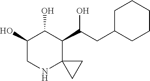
C1(O)CNC2(C(C(CC3CCCCC3)O)C1O)CC2
